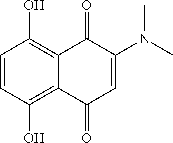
C1=CC(O)=C2C(=C1O)C(=O)C(N(C)C)=CC2=O
